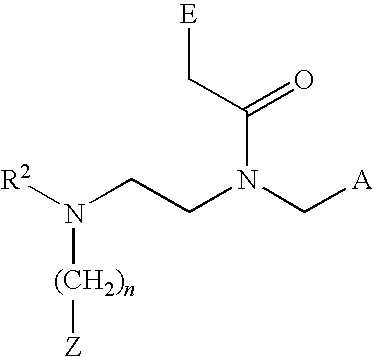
[R2]N(CCN(C[A])C(C[E])=O)[(CH2)n][Z]
